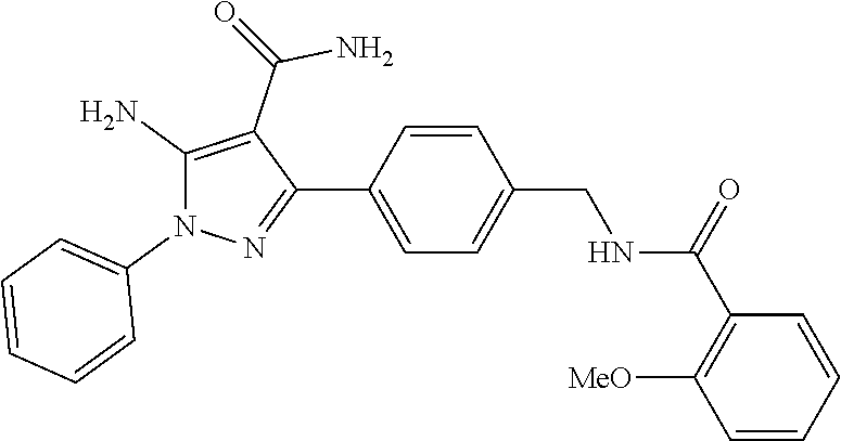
C1([MeO])=C(C(NCC2=CC=C(C3=NN(C4=CC=CC=C4)C(N)=C3C(=O)N)C=C2)=O)C=CC=C1
